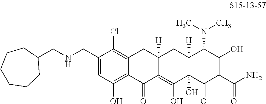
C12=C(Cl)C(CNCC3CCCCCC3)=CC(O)=C1C(=O)C1=C(O)C3(O)C([H])(CC1([H])C2)C(N(C)C)C(O)=C(C(N)=O)C3=O
